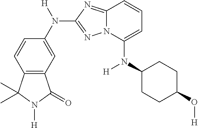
C1=CC2=C(C=C1N([H])C1=NN3C(=N1)C=CC=C3N(C1CCC(O[H])CC1)[H])C(=O)N([H])C2(C)C
